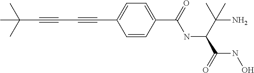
C(C#CC#CC1=CC=C(C(NC(C(NO)=O)C(C)(N)C)=O)C=C1)(C)(C)C
